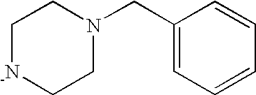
C1[-N]CCN(CC2=CC=CC=C2)C1
